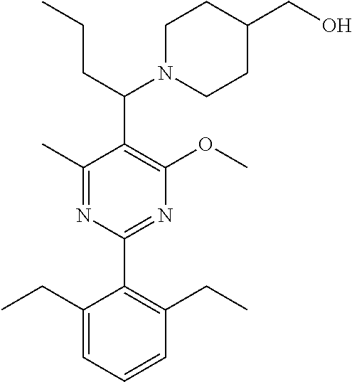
C1(C)=NC(C2=C(CC)C=CC=C2CC)=NC(OC)=C1C(N1CCC(CO)CC1)CCC
